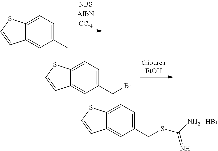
Br.C1=C2C(=CC(CSC(=N)N)=C1)C=CS2.C1=C2C(=CC(C)=C1)C=CS2.C1=C2C(=CC(CBr)=C1)C=CS2
